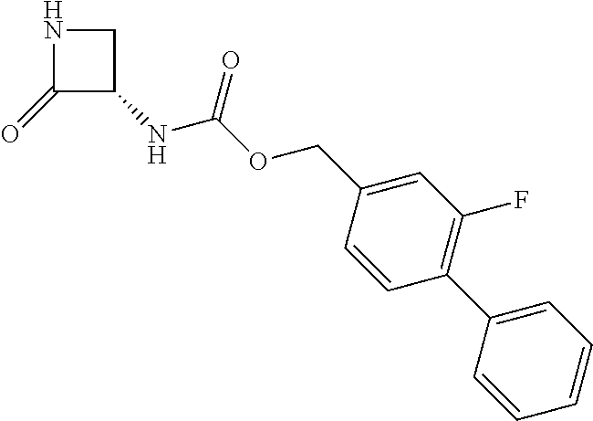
C1(=O)C(NC(OCC2=CC(F)=C(C3=CC=CC=C3)C=C2)=O)CN1
